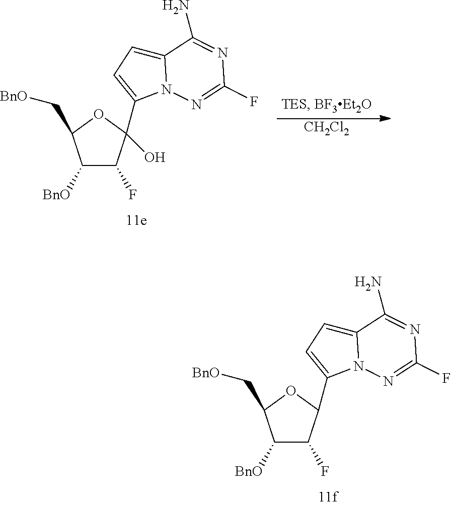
C1([BnO])C(F)C(C2=CC=C3N2N=C(F)N=C3N)OC1C[BnO].C1([BnO])C(F)C(O)(C2=CC=C3N2N=C(F)N=C3N)OC1C[BnO].[CH2Cl2]
